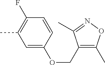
C1=C(OCC2=C(C)ON=C2C)C=CC(F)=C1C
